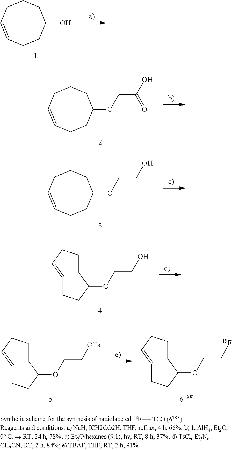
OC1CCCC=CCC1.O(C1CCCC=CCC1)CC(O)=O.O(C1CCCC=CCC1)CCO.O(C1CCCC=CCC1)CCO.O(C1CCCC=CCC1)CC[OTs].O(C1CCCC=CCC1)CC[19F].[18F][TCO]
